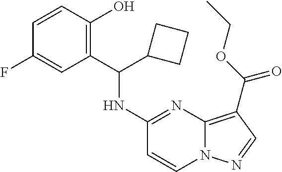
C1=CC(O)=C(C(NC2=NC3=C(C(OCC)=O)C=NN3C=C2)C2CCC2)C=C1F
